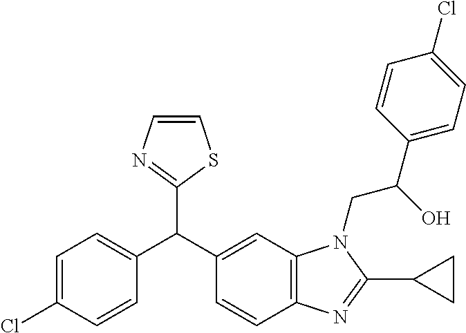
C1=C(Cl)C=CC(C(C2=CC3=C(C=C2)N=C(C2CC2)N3CC(C2=CC=C(Cl)C=C2)O)C2=NC=CS2)=C1
